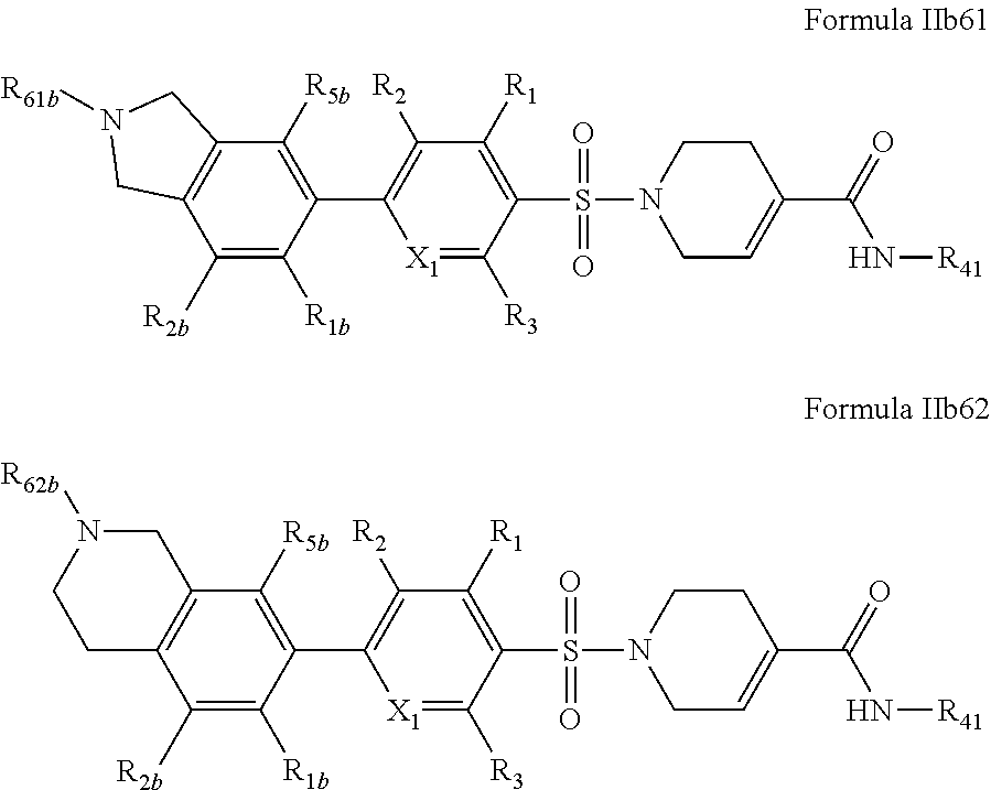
C1([R2b])=C([R1b])C(C2=C([R2])C([R1])=C(S(N3CC=C(C(=O)N[R41])CC3)(=O)=O)C([R3])=[X1]2)=C([R5b])C2=C1CN([R61b])C2.C1([R2b])=C([R1b])C(C2=C([R2])C([R1])=C(S(N3CC=C(C(=O)N[R41])CC3)(=O)=O)C([R3])=[X1]2)=C([R5b])C2=C1CCN([R62b])C2
